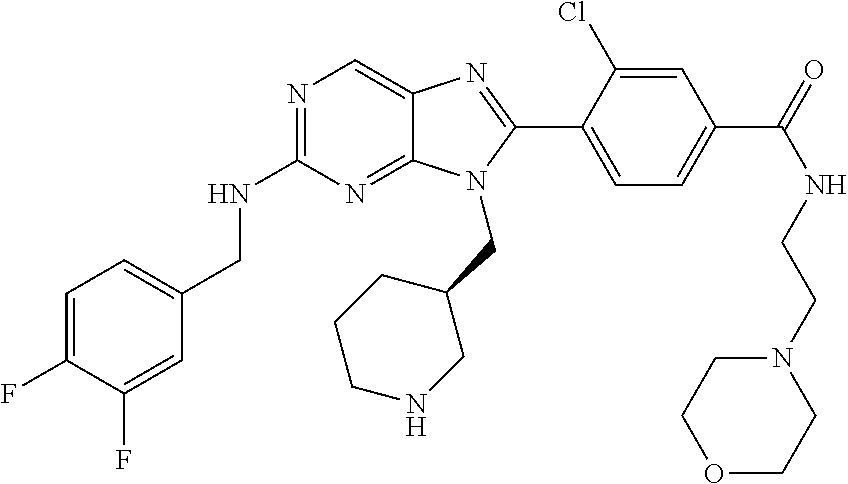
C1=C(F)C(F)=CC(CNC2=NC=C3C(=N2)N(CC2CCCNC2)C(C2=CC=C(C(=O)NCCN4CCOCC4)C=C2Cl)=N3)=C1
